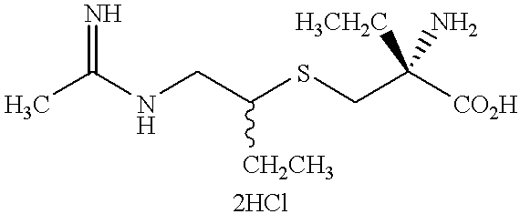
CC(NCC(SCC([CO2H])([H3CH2C])N)[CH2CH3])=N
